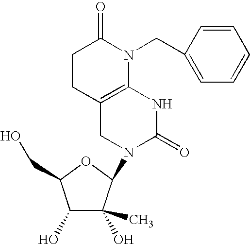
C12=C(NC(=O)N(C3C(C)(O)C(O)C(CO)O3)C1)N(CC1=CC=CC=C1)C(=O)CC2
